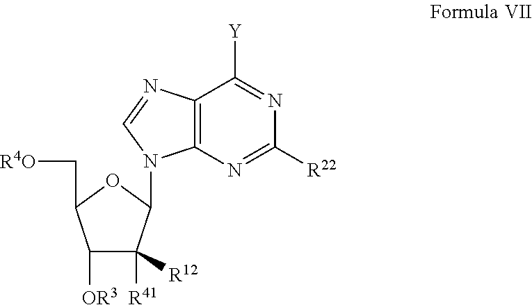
C12=C(N=C([R22])N=C1[Y])N(C1C([R41])([R12])C([OR3])C(C[R4O])O1)C=N2
